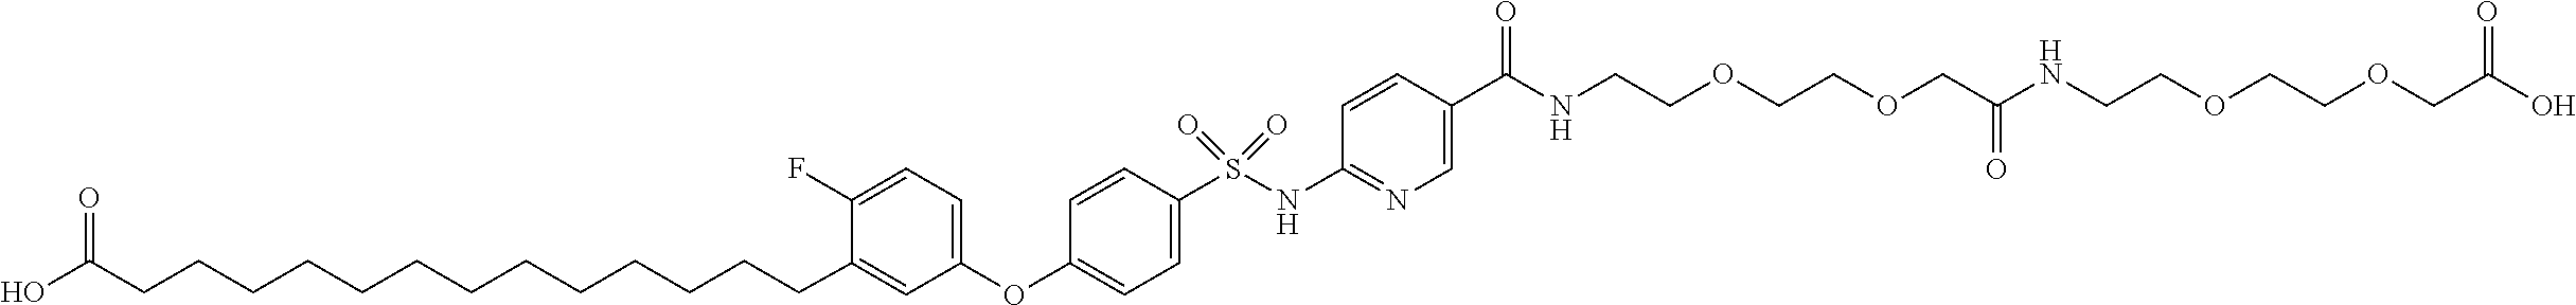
O(C1=CC=C(S(NC2=NC=C(C(=O)NCCOCCOCC(NCCOCCOCC(O)=O)=O)C=C2)(=O)=O)C=C1)C1=CC=C(F)C(CCCCCCCCCCCCCC(O)=O)=C1
